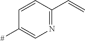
C1=CC(C=C)=NC=C1[#]
